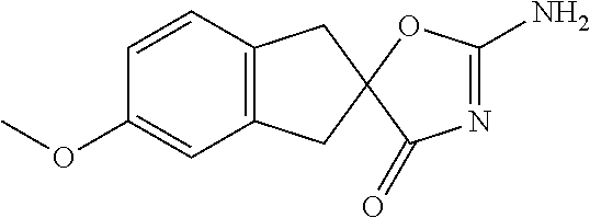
C1=CC2=C(C=C1OC)CC1(C2)C(=O)N=C(N)O1
